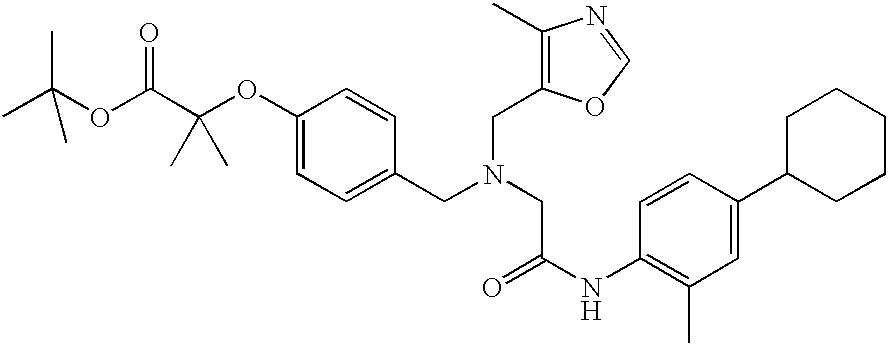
C1=C(CN(CC(NC2=C(C)C=C(C3CCCCC3)C=C2)=O)CC2=C(C)N=CO2)C=CC(OC(C(OC(C)(C)C)=O)(C)C)=C1
